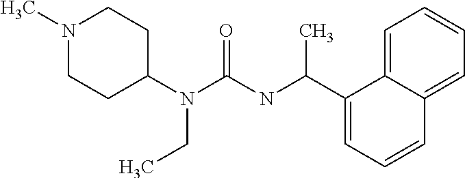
N1(C)CCC(N(C(=O)NC(C2=CC=CC3=CC=CC=C23)C)CC)CC1
